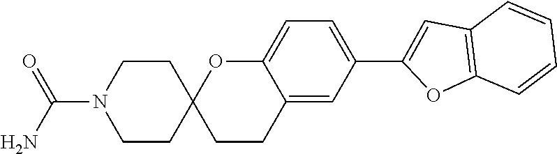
C1(C2=CC=C3C(=C2)CCC2(O3)CCN(C(N)=O)CC2)=CC2=C(O1)C=CC=C2
